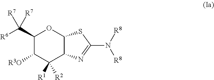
C1(C([R6])([R7])[R7])C([R3O])C([R1])([R2])C2C(O1)SC(N([R8])[R8])=N2
